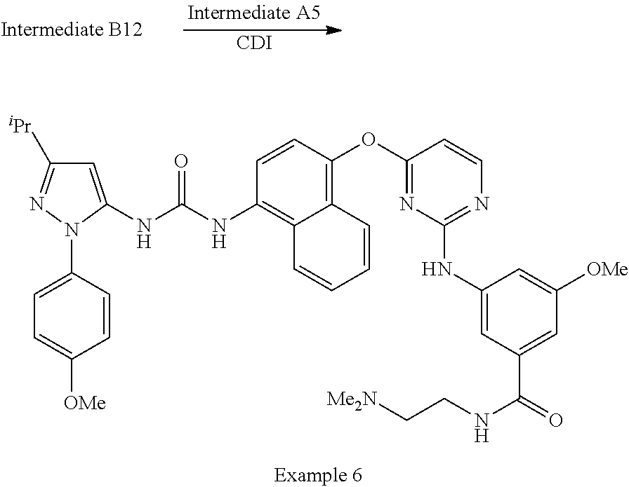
[CDI].C1=C(NC(NC2=C3C(=C(OC4=NC(NC5=CC(C(=O)NCC[Me2N])=CC([OMe])=C5)=NC=C4)C=C2)C=CC=C3)=O)N(C2=CC=C([OMe])C=C2)N=C1[iPr]
